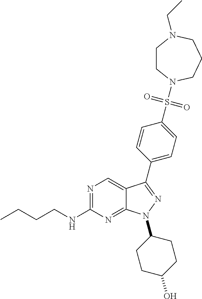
N1=C(NCCCC)N=C2C(=C1)C(C1=CC=C(S(=O)(=O)N3CCN(CC)CCC3)C=C1)=NN2C1CCC(O)CC1
